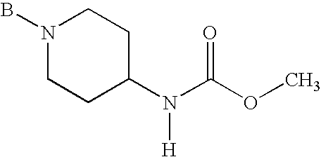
BN1CCC(N(C(OC)=O)[H])CC1
